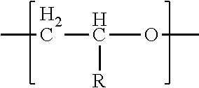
CCC(OC)[R]
